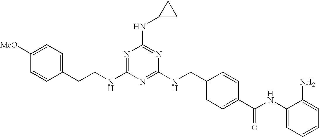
C1(CCNC2=NC(NC3CC3)=NC(NCC3=CC=C(C(NC4=CC=CC=C4N)=O)C=C3)=N2)=CC=C([MeO])C=C1
